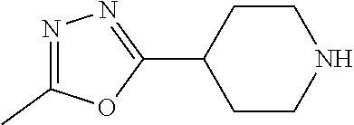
C1CC(C2=NN=C(C)O2)CCN1
